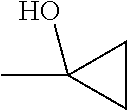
C1CC1(C)O
